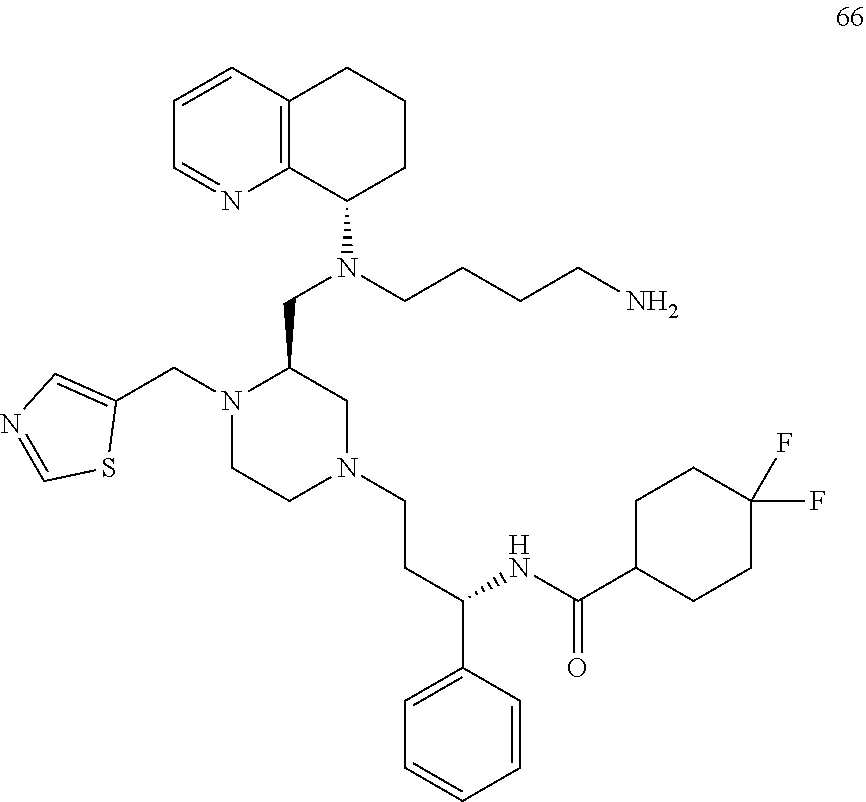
N1(CCC(C2=CC=CC=C2)NC(C2CCC(F)(F)CC2)=O)CCN(CC2=CN=CS2)C(CN(C2CCCC3=C2N=CC=C3)CCCCN)C1
